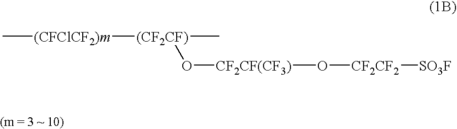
C[(CFClCF2)m][(CF2CF)](C)O[CF2CF(CF3)]O[CF2CF2][SO3F]
